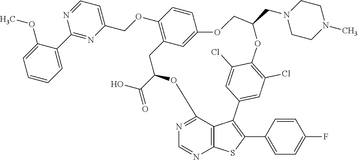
C12=NC=NC3=C1C(=C(C1=CC=C(F)C=C1)S3)C1=CC(Cl)=C(C(Cl)=C1)OC(CN1CCN(C)CC1)COC1=CC(=C(OCC3=CC=NC(C4=CC=CC=C4OC)=N3)C=C1)CC(C(=O)O)O2
